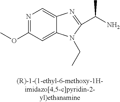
N1=C(OC)C=C2C(=C1)N=C(C(C)N)N2CC
